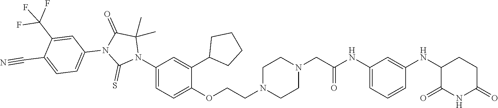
C1=C(NC(CN2CCN(CCOC3=CC=C(N4C(C)(C)C(=O)N(C5=CC=C(C#N)C(C(F)(F)F)=C5)C4=S)C=C3C3CCCC3)CC2)=O)C=C(NC2C(=O)NC(=O)CC2)C=C1
